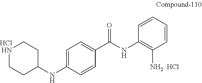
C1=CC([NH2  HCl])=C(NC(C2=CC=C(NC3CCNCC3)C=C2)=O)C=C1.Cl
